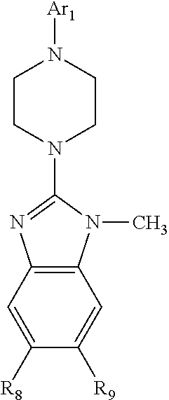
C12=C(C=C([R8])C([R9])=C1)N=C(N1CCN([Ar1])CC1)N2C
